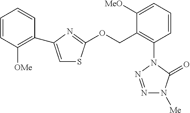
N1=NN(C2=C(COC3=NC(C4=C([OMe])C=CC=C4)=CS3)C([MeO])=CC=C2)C(=O)N1[Me]
